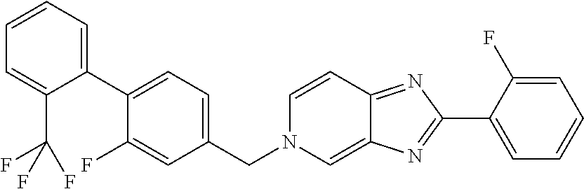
C1(C2=NC3=CN(CC4=CC=C(C5=CC=CC=C5C(F)(F)F)C(F)=C4)C=CC3=N2)=CC=CC=C1F
